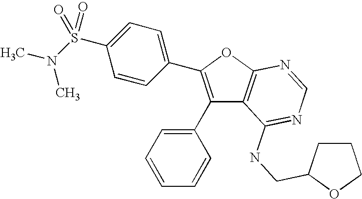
C1(C2=CC=CC=C2)=C(C2=CC=C(S(N(C)C)(=O)=O)C=C2)OC2=C1C(NCC1CCCO1)=NC=N2
